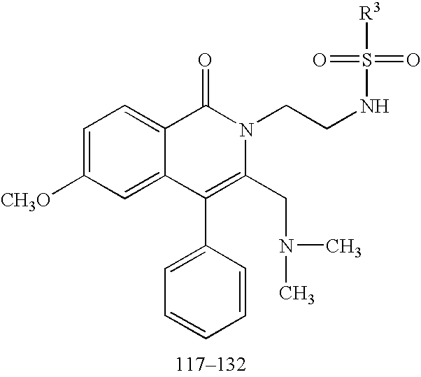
C1=C([CH3O])C=C2C(=C1)C(=O)N(CCNS(=O)(=O)[R3])C(CN(C)C)=C2C1=CC=CC=C1
